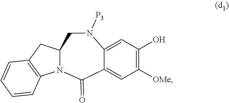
N12C(CC3=C1C=CC=C3)CN([P3])C1=CC(O)=C([OMe])C=C1C2=O
